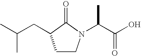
CC(C(O)=O)N1C(=O)C(CC(C)C)CC1
